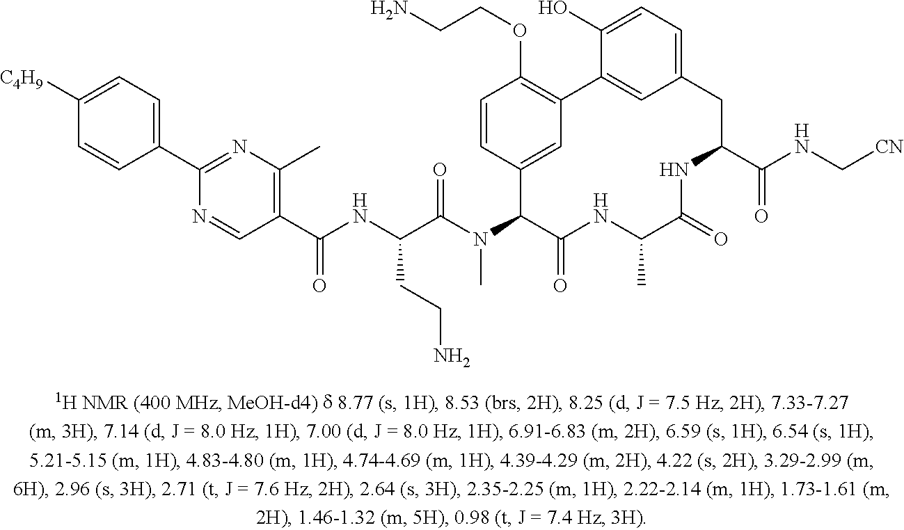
C1(C2=NC(C)=C(C(NC(C(N(C3C(=O)NC(C)C(=O)NC(C(NC[CN])=O)CC4=CC=C(O)C(=C4)C4=C(OCCN)C=CC3=C4)C)=O)CCN)=O)C=N2)=CC=C([C4H9])C=C1
